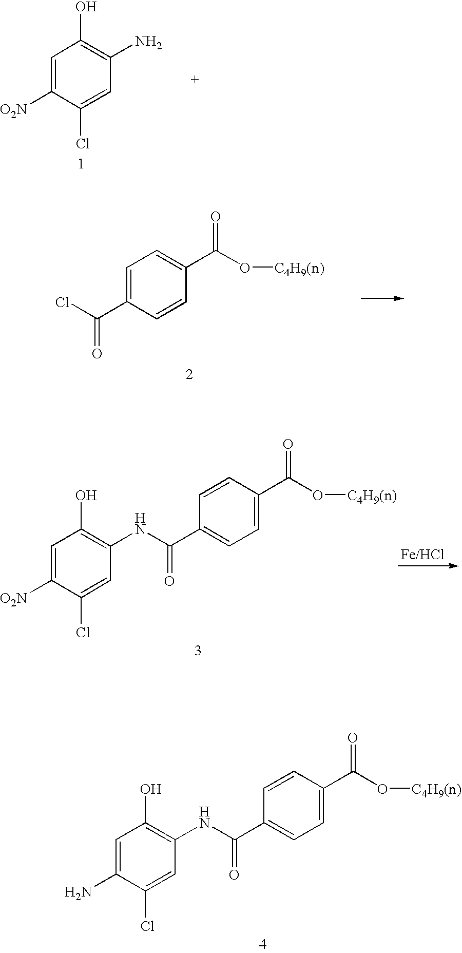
C1=C([O2N])C(Cl)=CC(N)=C1O.ClC(C1=CC=C(C(O[C4H9(n)])=O)C=C1)=O.C1=C([O2N])C(Cl)=CC(NC(C2=CC=C(C(O[C4H9(n)])=O)C=C2)=O)=C1O.C1=C(N)C(Cl)=CC(NC(C2=CC=C(C(O[C4H9(n)])=O)C=C2)=O)=C1O
